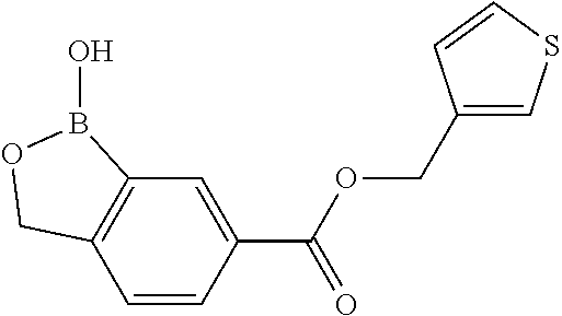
C12=C(C=CC(C(OCC3=CSC=C3)=O)=C1)COB2O
